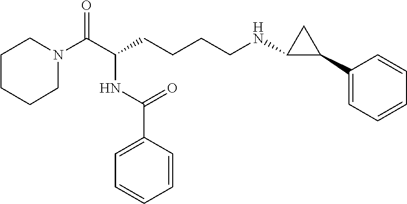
C1N(C(C(CCCCNC2C(C3=CC=CC=C3)C2)NC(C2=CC=CC=C2)=O)=O)CCCC1
